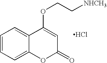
Cl.C1=CC=C2C(=C1)C(OCC[NHCH3])=CC(=O)O2
